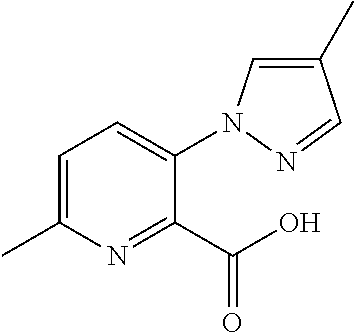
C1=C(C)N=C(C(O)=O)C(N2C=C(C)C=N2)=C1
